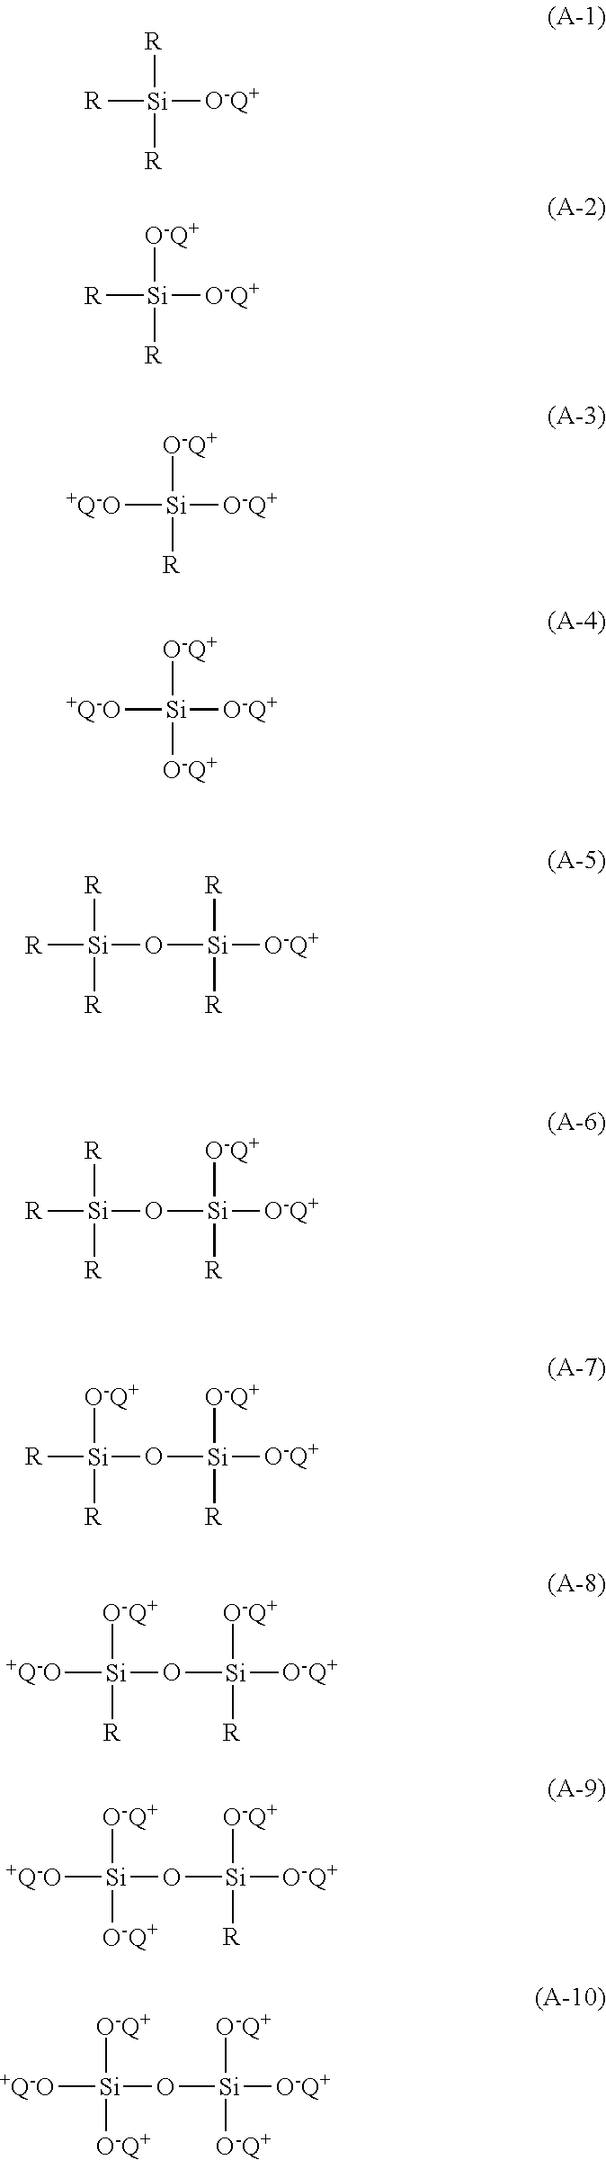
[R][Si]([O-Q+])([R])[R].[R][Si]([O-Q+])([O-Q+])[R].[+Q-O][Si]([O-Q+])([O-Q+])[R].[+Q-O][Si]([O-Q+])([O-Q+])[O-Q+].[Si]([O-Q+])([O-Q+])([O-Q+])O[Si]([+Q-O])([O-Q+])[O-Q+].[Si]([O-Q+])([O-Q+])([R])O[Si]([+Q-O])([O-Q+])[O-Q+].[Si]([O-Q+])([O-Q+])([R])O[Si]([+Q-O])([O-Q+])[R].[Si]([O-Q+])([O-Q+])([R])O[Si]([R])([O-Q+])[R].[Si]([O-Q+])([O-Q+])([R])O[Si]([R])([R])[R].[Si]([O-Q+])([R])([R])O[Si]([R])([R])[R]
